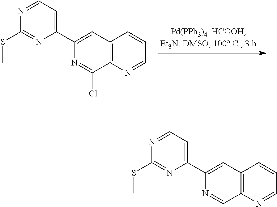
N1=CC=C(C2=CC3=C(N=CC=C3)C(Cl)=N2)N=C1SC.N1=CC=C(C2=CC3=C(N=CC=C3)C=N2)N=C1SC
